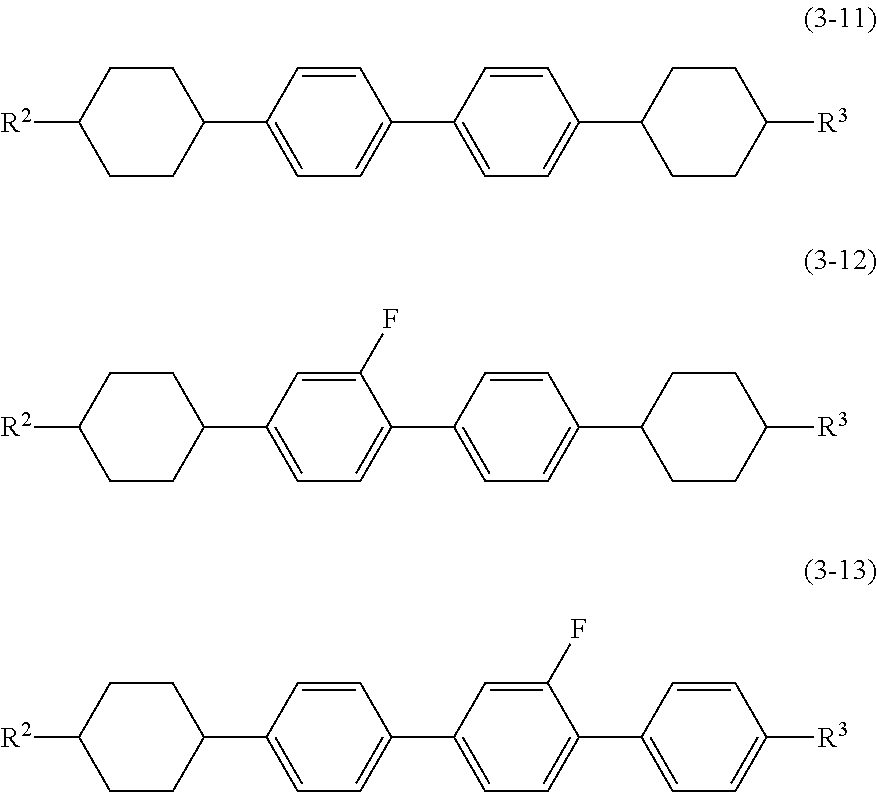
C1=CC(C2CCC([R2])CC2)=CC=C1C1=CC=C(C2CCC([R3])CC2)C=C1.C1(F)=CC(C2CCC([R2])CC2)=CC=C1C1=CC=C(C2CCC([R3])CC2)C=C1.C1=CC(C2CCC([R2])CC2)=CC=C1C1=CC=C(C2=CC=C([R3])C=C2)C(F)=C1
